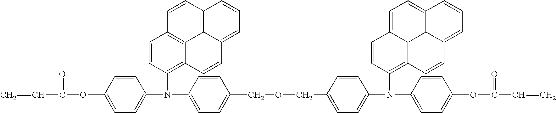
C=CC(=O)OC1=CC=C(N(C2=C3C4=C(C=C2)C=CC2=C4C(=CC=C2)C=C3)C2=CC=C(COCC3=CC=C(N(C4=C5C6C(=CC=C7C6C(=CC=C7)C=C5)C=C4)C4=CC=C(OC(=O)C=C)C=C4)C=C3)C=C2)C=C1
